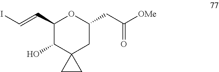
C1(C=CI)C(O)C2(CC(CC([OMe])=O)O1)CC2
